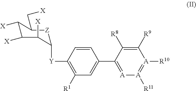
C1=CC([Y]C2[Z]C(C[X])C([X])C([X])C2[X])=C([R1])C=C1C1=[A][A]([R11])=[A]([R10])C([R9])=C1[R8]
